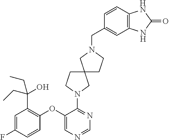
C1(N2CCC3(CCN(CC4=CC5=C(C=C4)NC(=O)N5)C3)C2)=NC=NC=C1OC1=C(C(O)(CC)CC)C=C(F)C=C1
